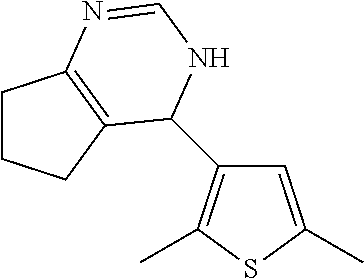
C1=C(C)SC(C)=C1C1C2=C(CCC2)N=CN1
